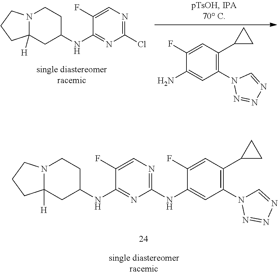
C1(F)=CN=C(Cl)N=C1NC1CCN2CCCC2([H])C1.NC1=CC(N2N=NN=C2)=C(C2CC2)C=C1F.C1(NC2=NC=C(F)C(NC3CCN4CCCC4([H])C3)=N2)=CC(N2C=NN=N2)=C(C2CC2)C=C1F
